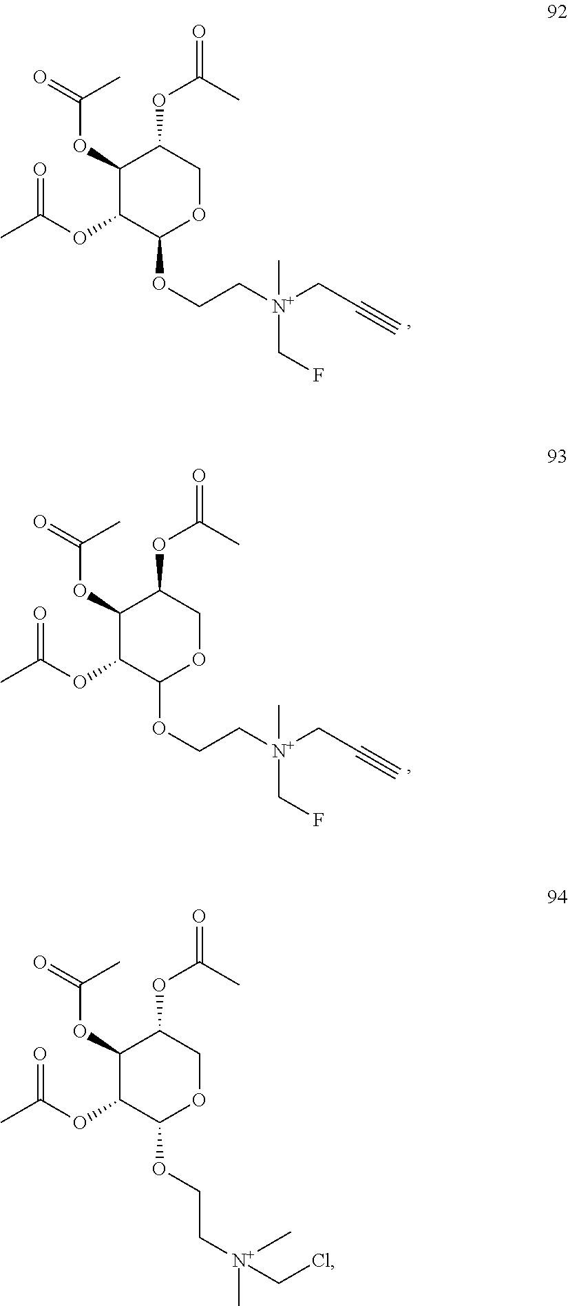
C1(OC(=O)C)C(OC(=O)C)C(OCC[N+](CC#C)(CF)C)OCC1OC(C)=O.C1(OC(=O)C)C(OC(=O)C)C(OCC[N+](CC#C)(CF)C)OCC1OC(C)=O.C1(OC(=O)C)C(OC(=O)C)C(OCC[N+](CCl)(C)C)OCC1OC(C)=O
